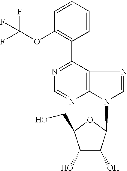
C1(C2=C(OC(F)(F)F)C=CC=C2)=NC=NC2=C1N=CN2C1C(O)C(O)C(CO)O1
